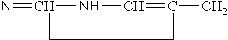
N=C1NC=C(C)CC1
